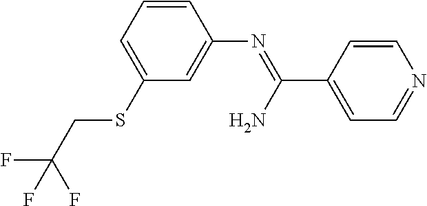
C1(SCC(F)(F)F)=CC=CC(N=C(N)C2=CC=NC=C2)=C1
